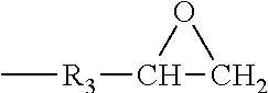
C[R3]C1CO1
